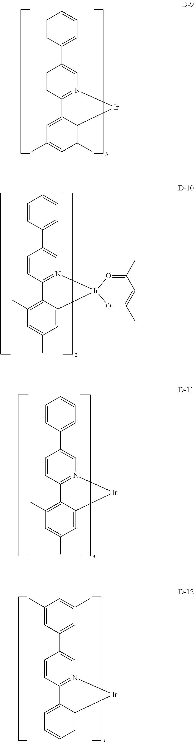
C1(C2=CC=CC=C2)=CN2=C(C=C1)C1=CC(C)=CC(C)=C1[Ir]2.C1(C2=CC=CC=C2)=CN2=C(C=C1)C1=C(C)C=C(C)C=C1[Ir]21O=C(C)C=C(C)O1.C1(C2=CC=CC=C2)=CN2=C(C=C1)C1=C(C)C=C(C)C=C1[Ir]2.C1(C2=CC(C)=CC(C)=C2)=CN2=C(C=C1)C1=CC=CC=C1[Ir]2
